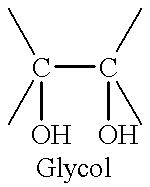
C(C(C)(C)O)(C)(C)O
